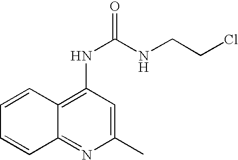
C1=CC2=C(NC(=O)NCCCl)C=C(C)N=C2C=C1
